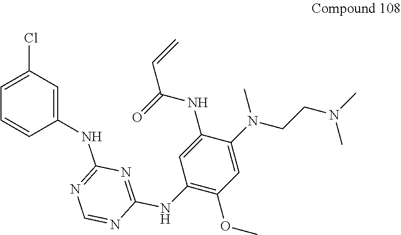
N(C1=NC=NC(NC2=C(OC)C=C(N(CCN(C)C)C)C(NC(C=C)=O)=C2)=N1)C1=CC(Cl)=CC=C1
